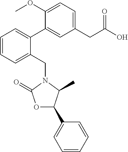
C1=CC=C(CN2C(C)C(C3=CC=CC=C3)OC2=O)C(C2=CC(CC(O)=O)=CC=C2OC)=C1
